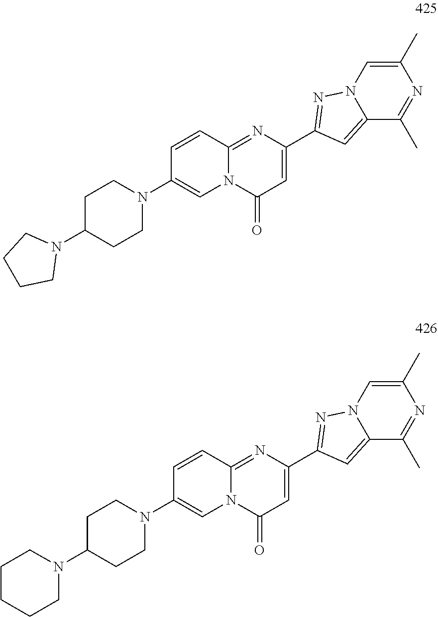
N1(C2=CN3C(=O)C=C(C4=NN5C(=C4)C(C)=NC(C)=C5)N=C3C=C2)CCC(N2CCCC2)CC1.N1(C2=CN3C(=O)C=C(C4=NN5C(=C4)C(C)=NC(C)=C5)N=C3C=C2)CCC(N2CCCCC2)CC1
